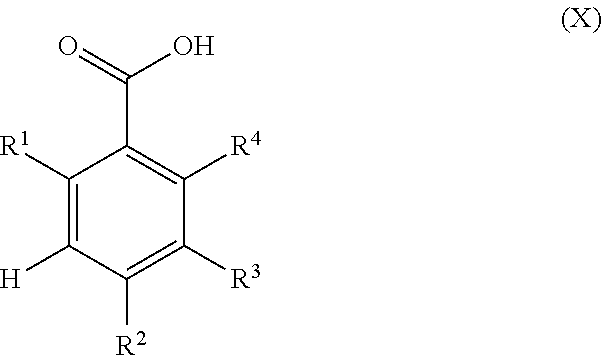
C1([R2])=C([R3])C([R4])=C(C(O)=O)C([R1])=C1[H]
